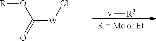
[V][R3].C([W]Cl)(=O)O[R]
